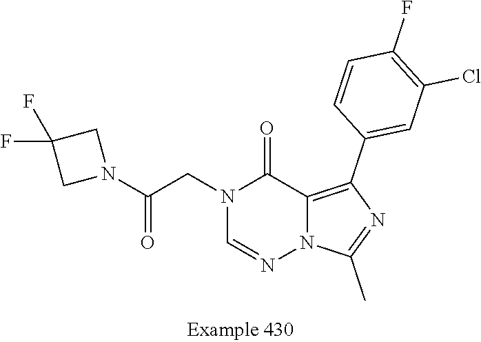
N1(CC(N2CC(F)(F)C2)=O)C=NN2C(=C(C3=CC(Cl)=C(F)C=C3)N=C2C)C1=O
